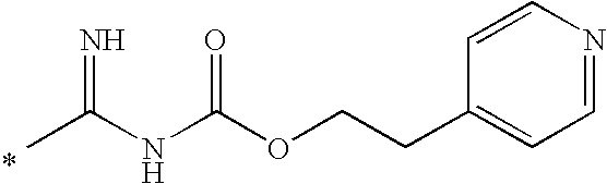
CC(NC(OCCC1=CC=NC=C1)=O)=N
